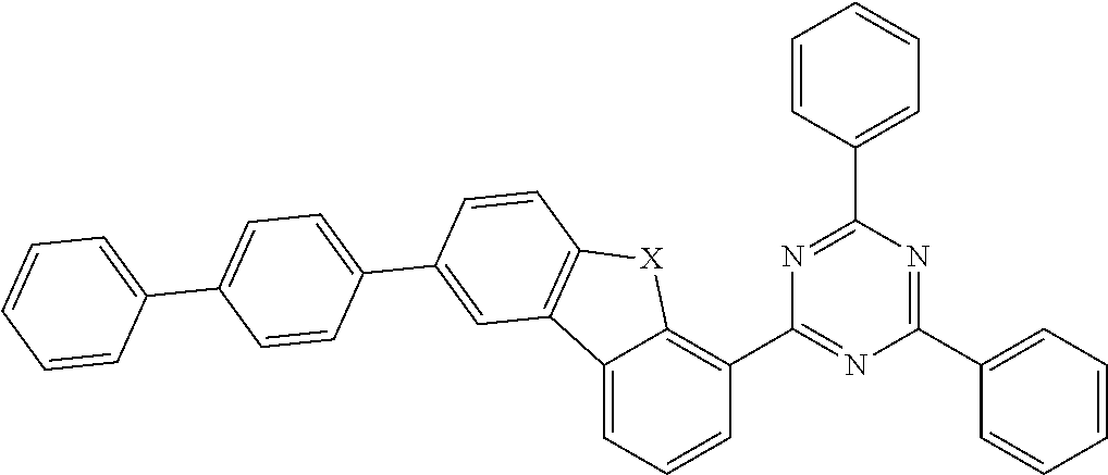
C1=CC(C2=NC(C3=C4C(=CC=C3)C3=C([X]4)C=CC(C4=CC=C(C5=CC=CC=C5)C=C4)=C3)=NC(C3=CC=CC=C3)=N2)=CC=C1
